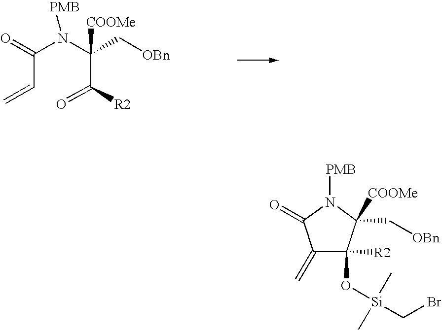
C(N(C(C[OBn])(C([R2])=O)[COOMe])[PMB])(=O)C=C.C1(=C)C(O[Si](CBr)(C)C)([R2])C(C[OBn])([COOMe])N([PMB])C1=O
